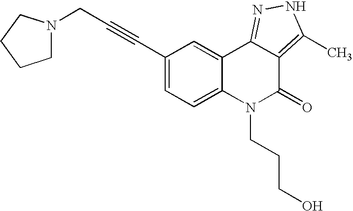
C1(C#CCN2CCCC2)=CC=C2C(=C1)C1=NNC(C)=C1C(=O)N2CCCO
